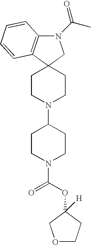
N1(C(C)=O)C2=C(C3(C1)CCN(C1CCN(C(=O)OC4([H])CCOC4)CC1)CC3)C=CC=C2
